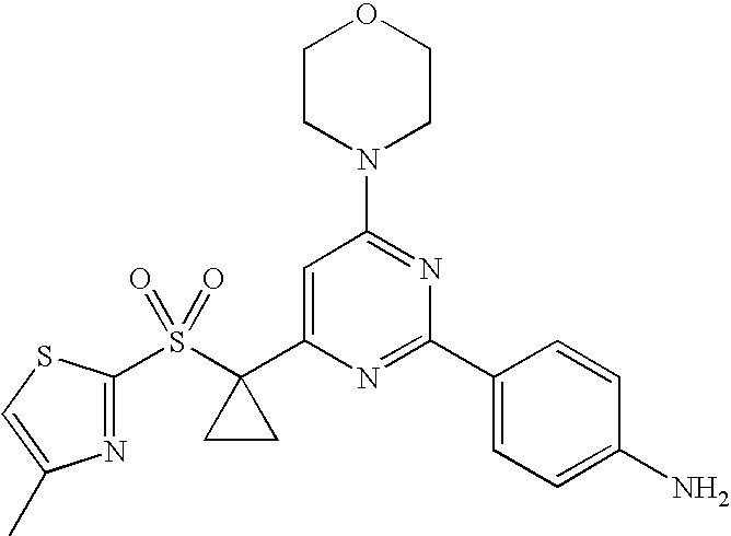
C1CN(C2=NC(C3=CC=C(N)C=C3)=NC(C3(S(C4=NC(C)=CS4)(=O)=O)CC3)=C2)CCO1
